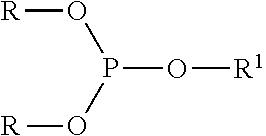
O(P(O[R])O[R])[R1]
